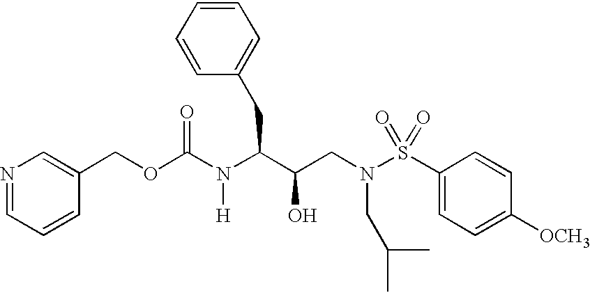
N1=CC=CC(COC(N(C(C(CN(S(C2=CC=C([OCH3])C=C2)(=O)=O)CC(C)C)O)CC2=CC=CC=C2)[H])=O)=C1
